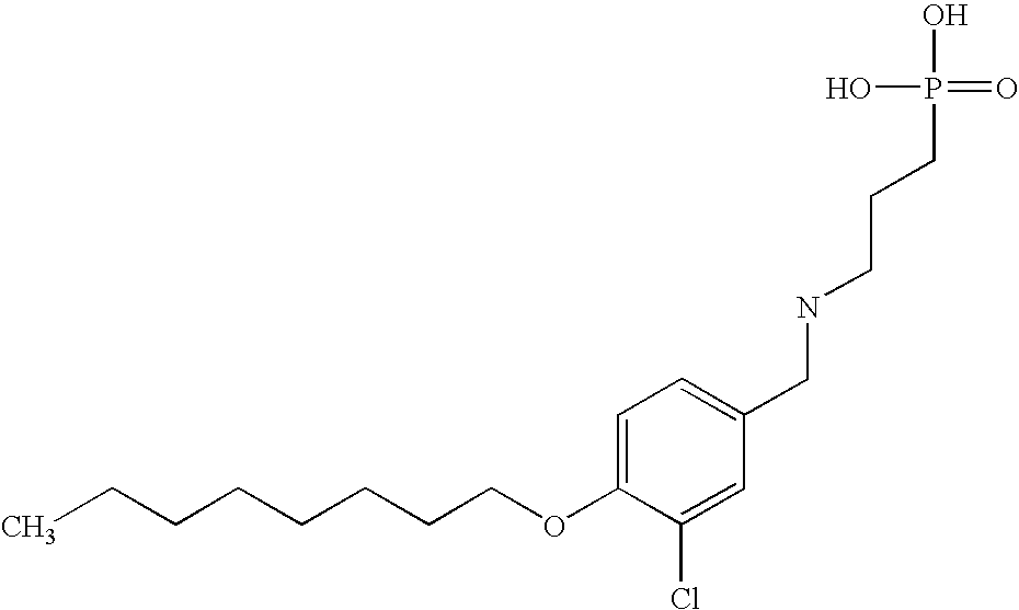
C(CCCCCCOC1=CC=C(CNCCCP(O)(O)=O)C=C1Cl)C
